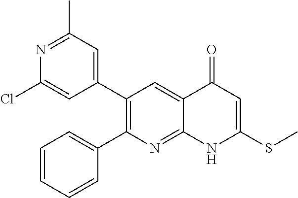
N1=C(C)C=C(C2=C(C3=CC=CC=C3)N=C3C(=C2)C(=O)C=C(SC)N3)C=C1Cl
